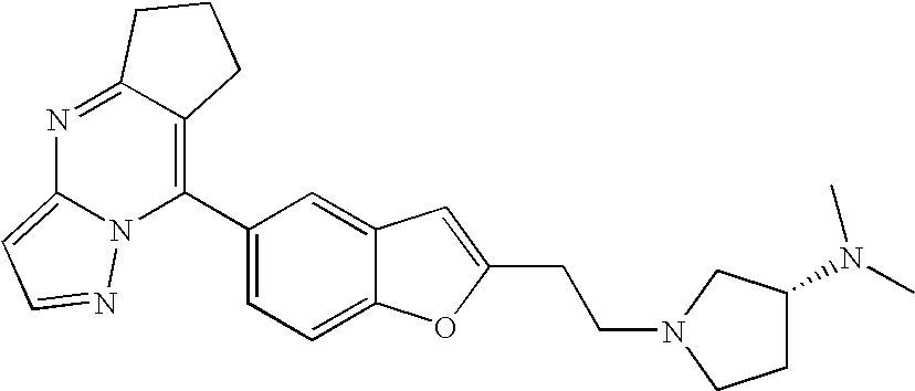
N1=C2C(=C(C3=CC=C4C(=C3)C=C(CCN3CCC(N(C)C)C3)O4)N3C1=CC=N3)CCC2
